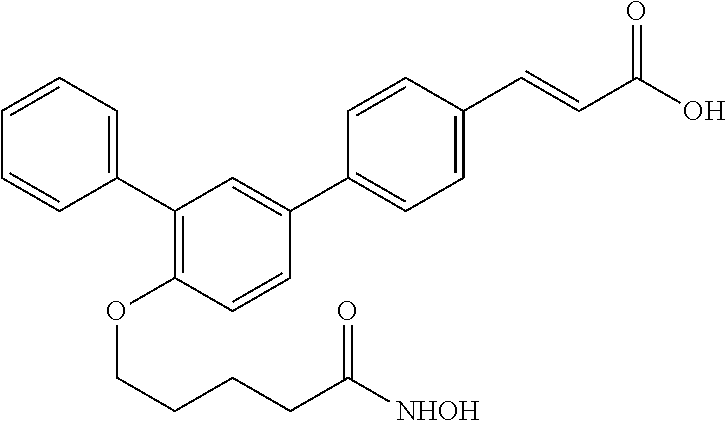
C1=CC=C(C2=C(OCCCCC([NHOH])=O)C=CC(C3=CC=C(C=CC(O)=O)C=C3)=C2)C=C1
